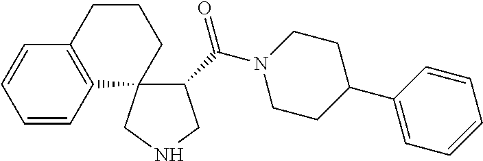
C1=CC2=C(C=C1)CCCC21C(C(N2CCC(C3=CC=CC=C3)CC2)=O)CNC1
